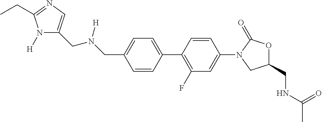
C(C1=CC=C(C2=C(F)C=C(N3CC(CNC(=O)C)OC3=O)C=C2)C=C1)N(CC1=CN=C(CC)N1[H])[H]
